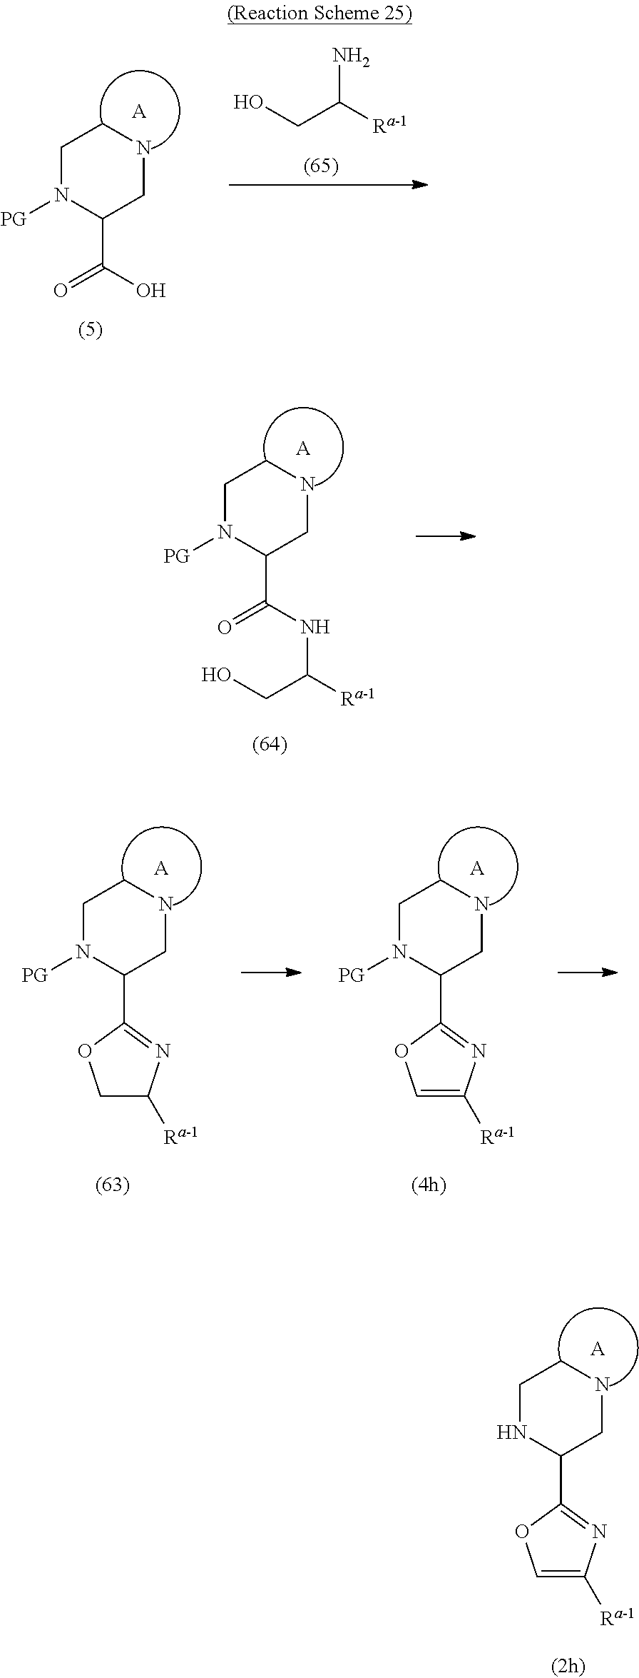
C1CNCC(C(O)=O)N1[PG].[A].OCC([Ra-1])N.C1CNCC(C(NC([Ra-1])CO)=O)N1[PG].[A].[A].C1CNCC(C2=NC([Ra-1])=CO2)N1[PG].[A].C1CNCC(C2=NC([Ra-1])CO2)N1[PG].[A].C1CNCC(C2=NC([Ra-1])=CO2)N1
